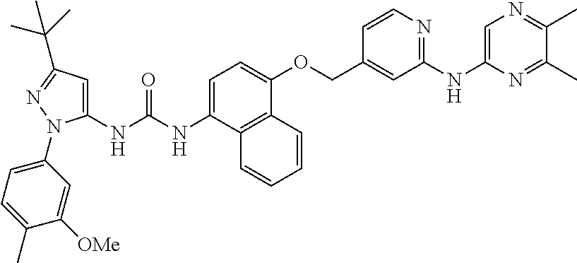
C1=C(NC(NC2=CC(C(C)(C)C)=NN2C2=CC=C(C)C([OMe])=C2)=O)C2=C(C(OCC3=CC(NC4=CN=C(C)C(C)=N4)=NC=C3)=C1)C=CC=C2
